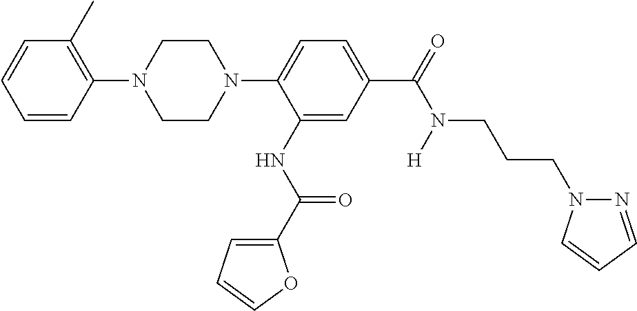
C1=CC(N2CCN(C3=CC=C(C(=O)N(CCCN4N=CC=C4)[H])C=C3NC(C3=CC=CO3)=O)CC2)=C(C)C=C1
